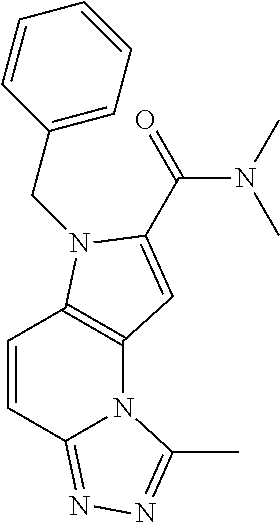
C1=CC2=NN=C(C)N2C2=C1N(CC1=CC=CC=C1)C(C(N(C)C)=O)=C2
